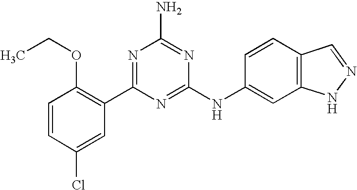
C1=CC(Cl)=CC(C2=NC(N)=NC(NC3=CC4=C(C=C3)C=NN4)=N2)=C1OCC
